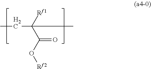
[Rf1]C(C(O[Rf2])=O)(C)CC
